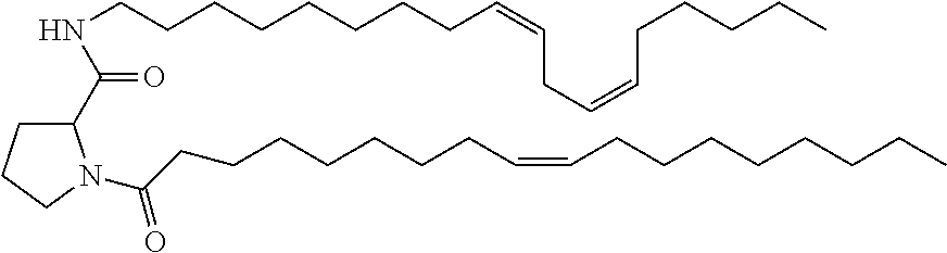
C1(C(NCCCCCCCCC=CCC=CCCCCC)=O)CCCN1C(CCCCCCCC=CCCCCCCCC)=O
